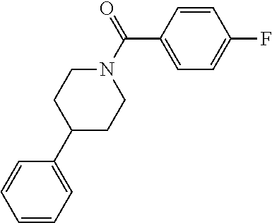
C1(C(N2CCC(C3=CC=CC=C3)CC2)=O)=CC=C(F)C=C1
